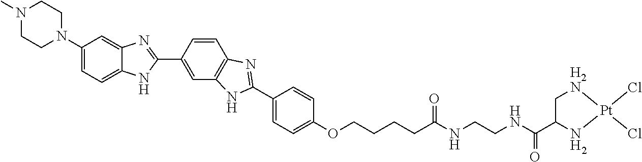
C1(C2=NC3=C(N2)C=C(C2=NC4=CC(N5CCN(C)CC5)=CC=C4N2)C=C3)=CC=C(OCCCCC(NCCNC(=O)C2N[Pt](Cl)(Cl)[H2N]C2)=O)C=C1
